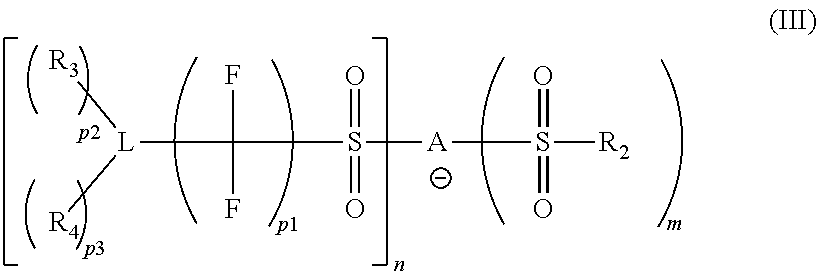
[L](C(F)(F)S(=O)(=O)[A]S(=O)(=O)[R2])([R4])[R3]
